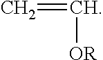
C=C[OR]
